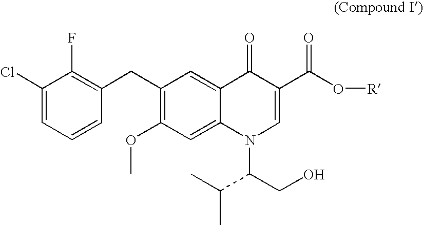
C1(Cl)=CC=CC(CC2=C(OC)C=C3C(=C2)C(=O)C(C(O[R])=O)=CN3C(CO)C(C)C)=C1F
